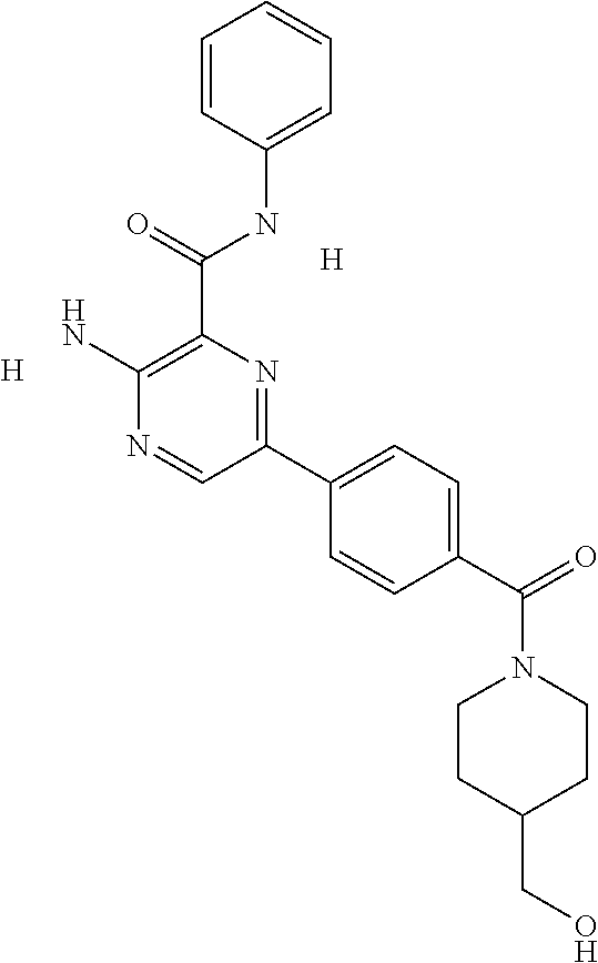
[H].[H].C1(C(NC2=CC=CC=C2)=O)=C(N)N=CC(C2=CC=C(C(=O)N3CCC(CO)CC3)C=C2)=N1
